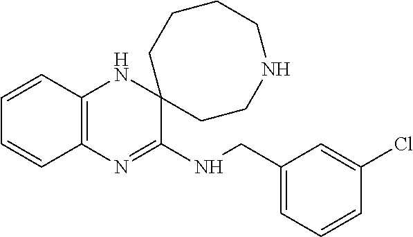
C12=C(N=C(NCC3=CC=CC(Cl)=C3)C3(N1)CCCCNCC3)C=CC=C2
